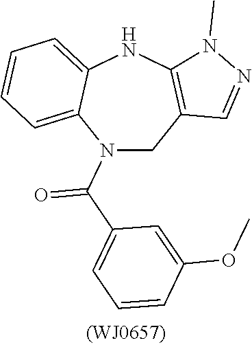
N1(C(C2=CC=CC(OC)=C2)=O)CC2=C(NC3=CC=CC=C13)N(C)N=C2
